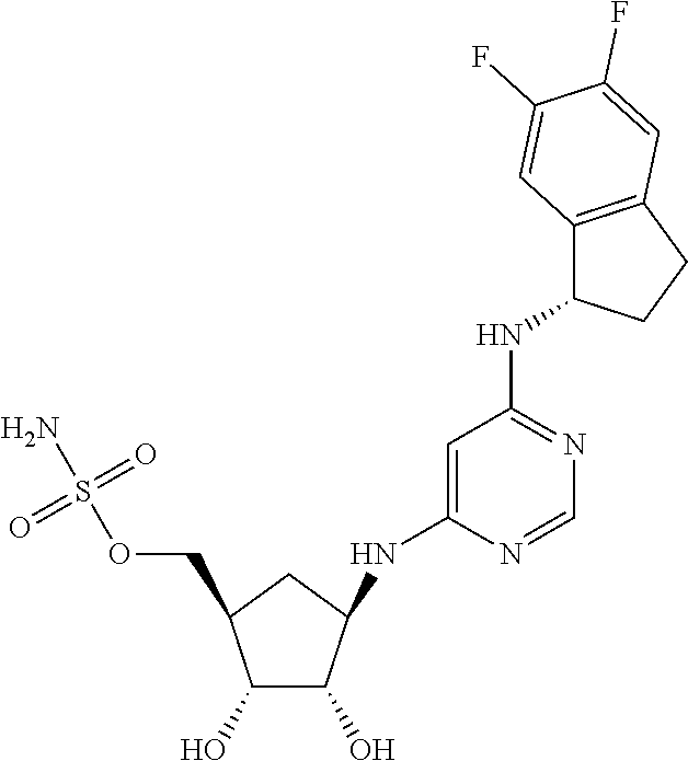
C1(O)C(COS(N)(=O)=O)CC(NC2=CC(NC3C4=C(CC3)C=C(F)C(F)=C4)=NC=N2)C1O
